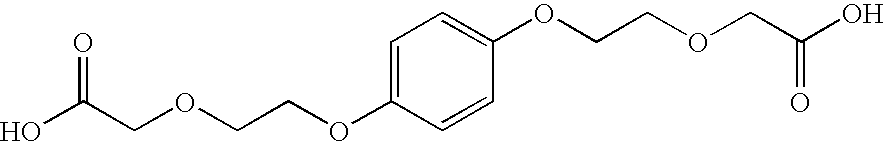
O(CCOC1=CC=C(OCCOCC(O)=O)C=C1)CC(O)=O
